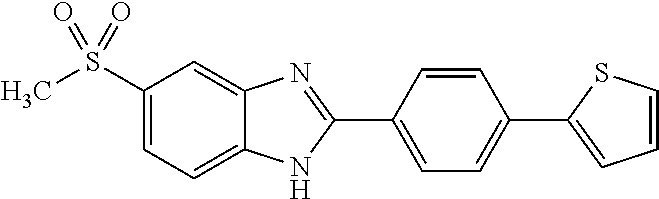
C1(S(C)(=O)=O)=CC=C2C(=C1)N=C(C1=CC=C(C3=CC=CS3)C=C1)N2
